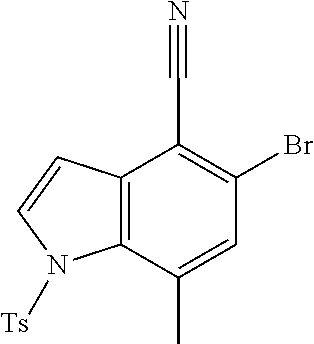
C12=C(C(C)=CC(Br)=C1C#N)N([Ts])C=C2
